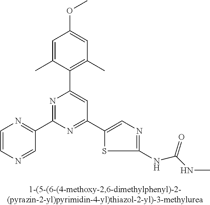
C1=C(C)C(C2=CC(C3=CN=C(NC(NC)=O)S3)=NC(C3=NC=CN=C3)=N2)=C(C)C=C1OC
